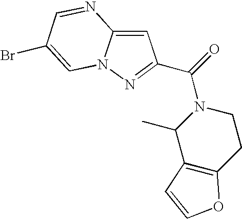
C1=C2N(N=C1C(=O)N1C(C)C3=C(CC1)OC=C3)C=C(Br)C=N2
